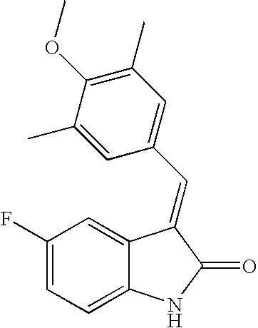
C1(F)=CC=C2C(=C1)C(=CC1=CC(C)=C(OC)C(C)=C1)C(=O)N2
